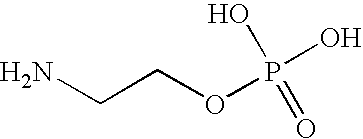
NCCOP(O)(O)=O
